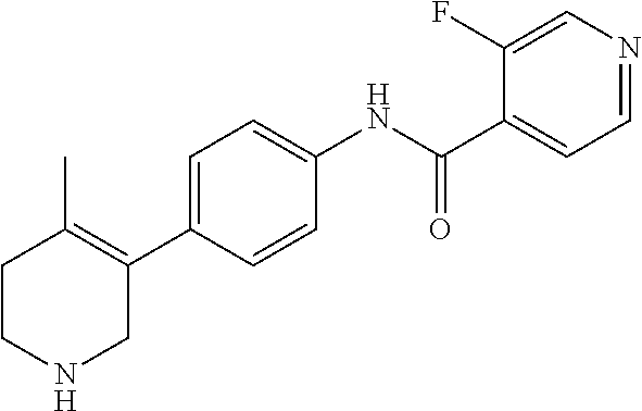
C1=C(C2=C(C)CCNC2)C=CC(NC(C2=CC=NC=C2F)=O)=C1
